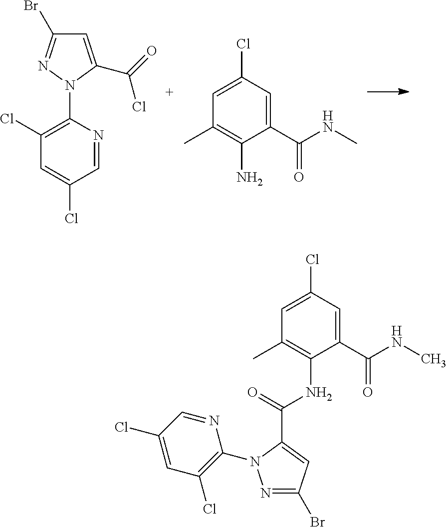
C1(Cl)=C(N2C(C(Cl)=O)=CC(Br)=N2)N=CC(Cl)=C1.C1=C(Cl)C=C(C(NC)=O)C(N)=C1C.C1=C(Cl)C=C(C(NC)=O)C(NC(C2=CC(Br)=NN2C2=C(Cl)C=C(Cl)C=N2)=O)=C1C
